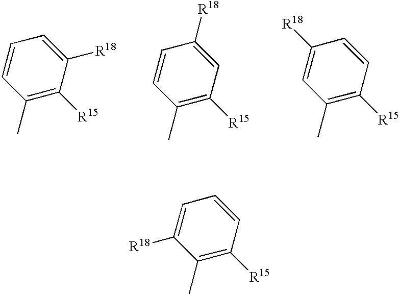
C1(C)=C([R15])C=C([R18])C=C1.C1(C)=C([R15])C([R18])=CC=C1.C1(C)=C([R15])C=CC([R18])=C1.C1(C)=C([R15])C=CC=C1[R18]
